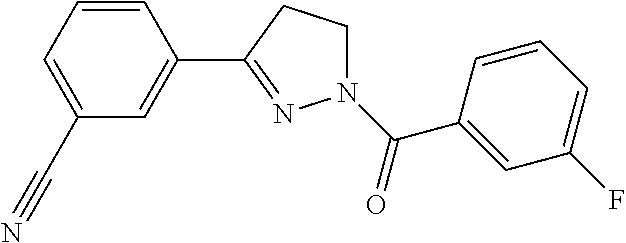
C1=CC=C(C#N)C=C1C1=NN(C(=O)C2=CC(F)=CC=C2)CC1
